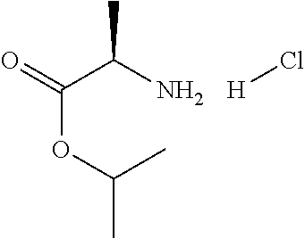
C(OC(C)C)(C(N)C)=O.[H]Cl
